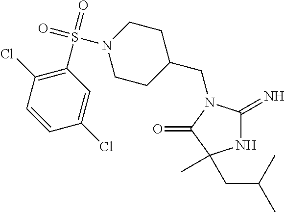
C1(CN2C(=N)NC(C)(CC(C)C)C2=O)CCN(S(=O)(=O)C2=C(Cl)C=CC(Cl)=C2)CC1
